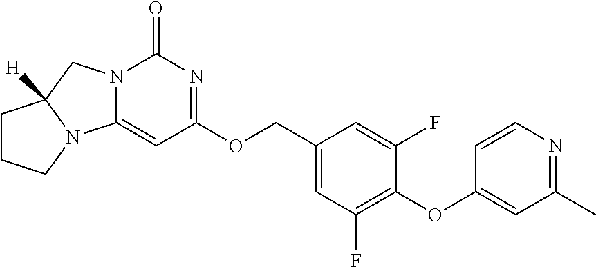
N12C(=CC(OCC3=CC(F)=C(OC4=CC(C)=NC=C4)C(F)=C3)=NC1=O)N1C([H])(C2)CCC1
